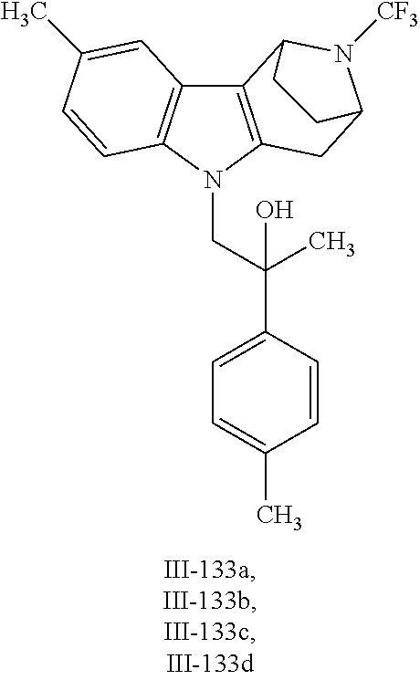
C12=C(N(CC(C3=CC=C(C)C=C3)(C)O)C3=C1C=C(C)C=C3)CC1N([CF3])C2CC1
